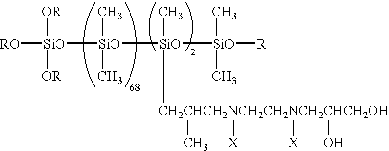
[SiO]([RO])([OR])([OR])[SiO]([SiO]([SiO]([R])(C)C)(C)[CH2CHCH2NCH2CH2NCH2CHCH2OH](C)([X])([X])O)(C)C
